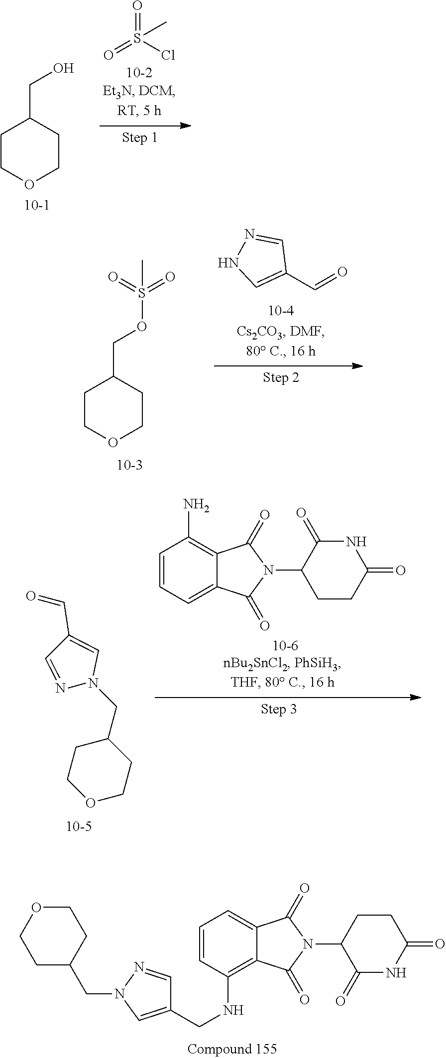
O=S(Cl)(=O)C.C1COCCC1CO.C1COCCC1COS(=O)(=O)C.C1(C=O)=CNN=C1.N1=CC(C=O)=CN1CC1CCOCC1.C1=CC=C2C(=C1N)C(=O)N(C1CCC(=O)NC1=O)C2=O.C1=CC(NCC2=CN(CC3CCOCC3)N=C2)=C2C(=C1)C(=O)N(C1C(=O)NC(=O)CC1)C2=O
